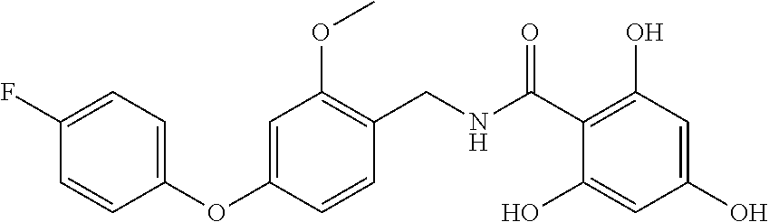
C1(CNC(C2=C(O)C=C(O)C=C2O)=O)=C(OC)C=C(OC2=CC=C(F)C=C2)C=C1
